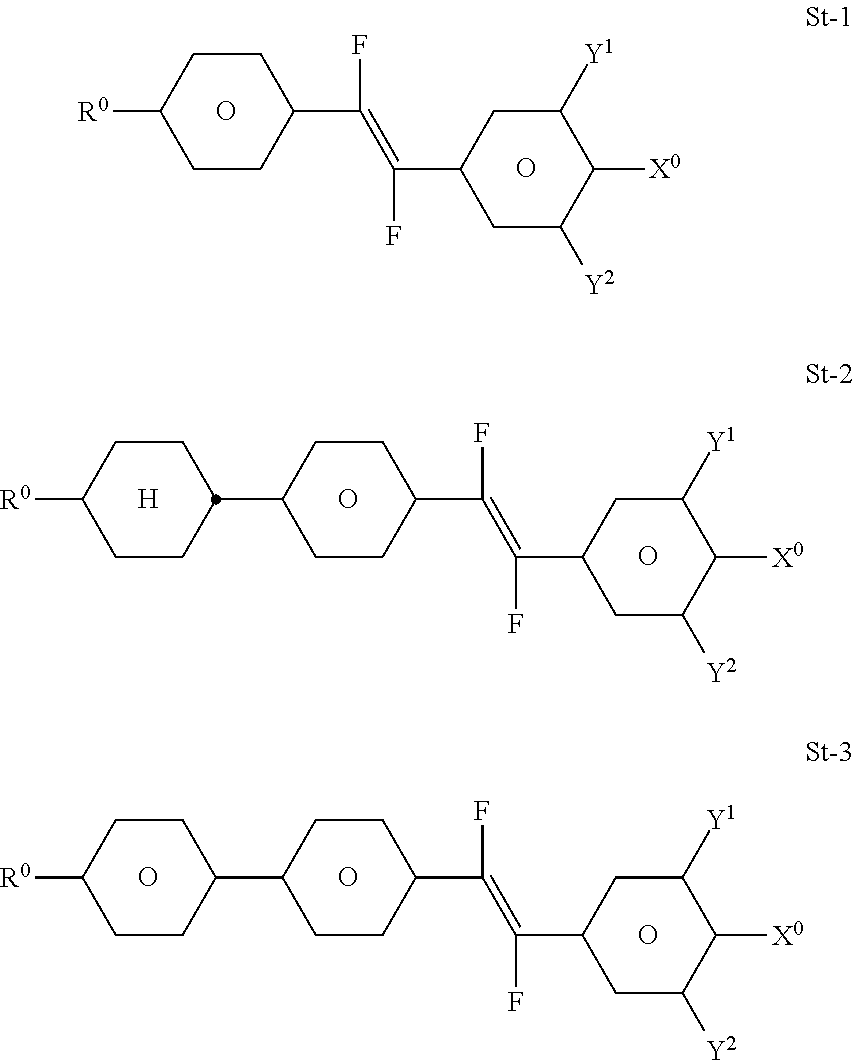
C1CC(C(=C(C2CC([Y2])C([X0])C([Y1])C2)F)F)CCC1[R0].O.O.[H].C1CC(C2CCC(C(=C(C3CC([Y2])C([X0])C([Y1])C3)F)F)CC2)CCC1[R0].O.O.O.C1CC(C2CCC(C(=C(C3CC([Y2])C([X0])C([Y1])C3)F)F)CC2)CCC1[R0].O.O
